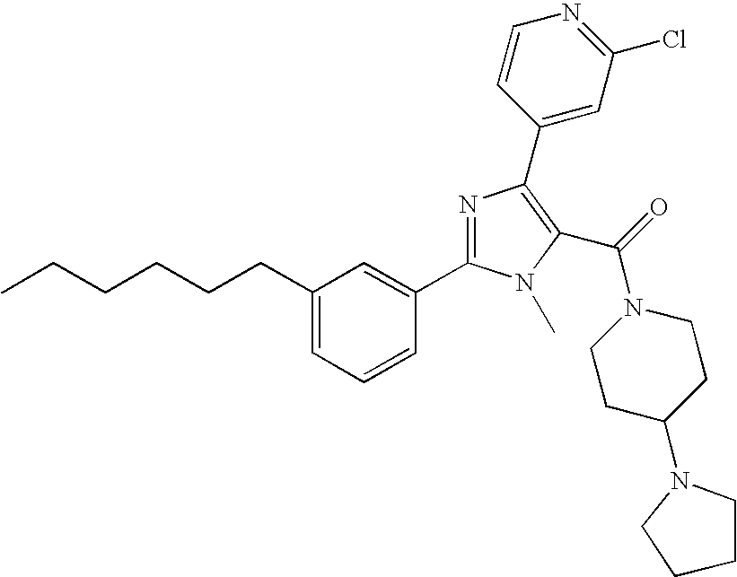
C(CCCCC1=CC=CC(C2=NC(C3=CC(Cl)=NC=C3)=C(C(N3CCC(N4CCCC4)CC3)=O)N2C)=C1)C
